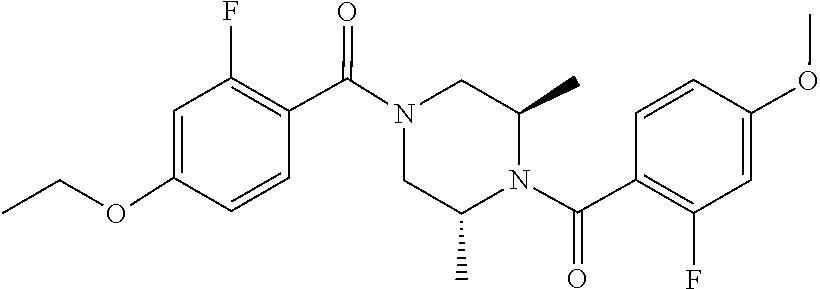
C1(C)CN(C(C2=C(F)C=C(OCC)C=C2)=O)CC(C)N1C(C1=C(F)C=C(OC)C=C1)=O
